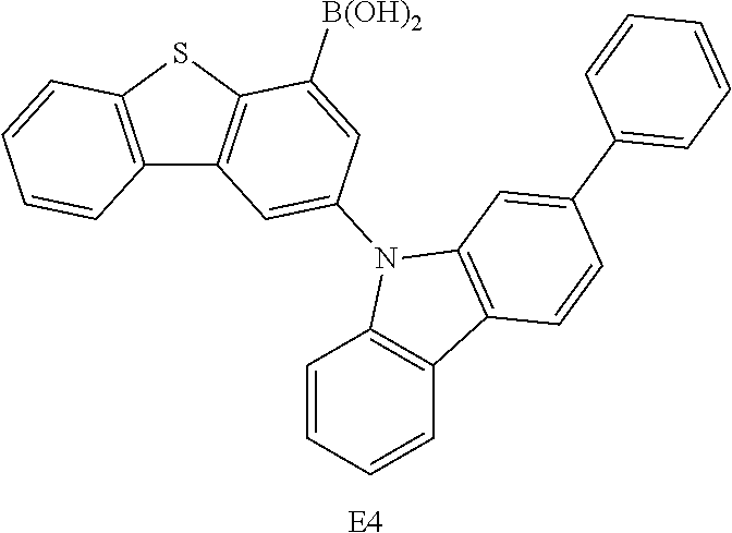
C12=C(SC3=C1C=C(N1C4=C(C=CC=C4)C4=C1C=C(C1=CC=CC=C1)C=C4)C=C3[B(OH)2])C=CC=C2.[E4]
